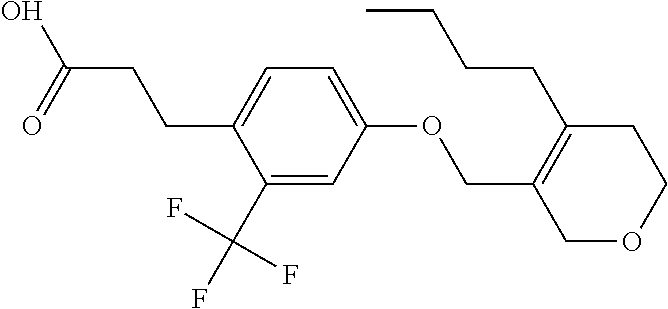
C1(COC2=CC=C(CCC(=O)O)C(C(F)(F)F)=C2)=C(CCCC)CCOC1
